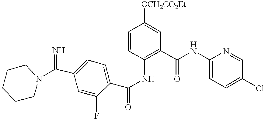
C1=CC(NC(C2=CC=C(C(=N)N3CCCCC3)C=C2F)=O)=C(C(NC2=CC=C(Cl)C=N2)=O)C=C1[OCH2CO2Et]
